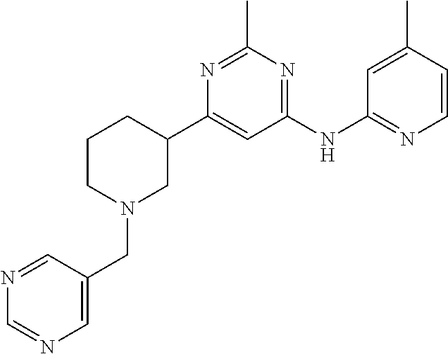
C1(NC2=NC=CC(C)=C2)=NC(C)=NC(C2CCCN(CC3=CN=CN=C3)C2)=C1
